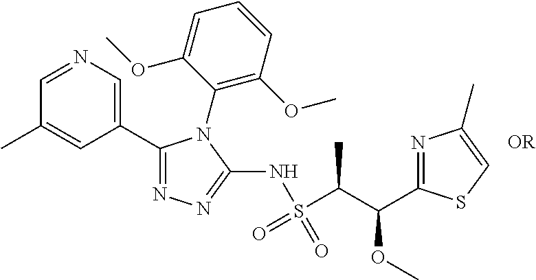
C1(OC)=C(N2C(C3=CN=CC(C)=C3)=NN=C2NS(C(C(C2=NC(C)=CS2)OC)C)(=O)=O)C(OC)=CC=C1
